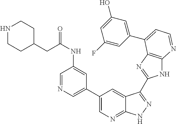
C1(C2=CN=CC(NC(=O)CC3CCNCC3)=C2)=CN=C2C(=C1)C(C1=NC3=C(N1)N=CC=C3C1=CC(O)=CC(F)=C1)=NN2
